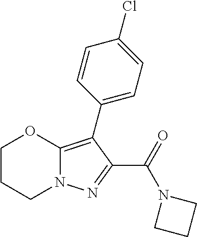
C1CCN2C(=C(C3=CC=C(Cl)C=C3)C(C(=O)N3CCC3)=N2)O1
